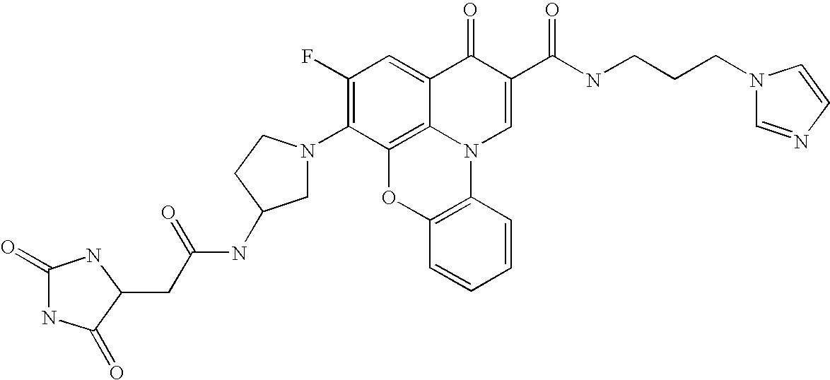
C1(F)=C(N2CC(NC(CC3NC(=O)NC3=O)=O)CC2)C2=C3C(=C1)C(=O)C(C(NCCCN1C=NC=C1)=O)=CN3C1=C(O2)C=CC=C1
